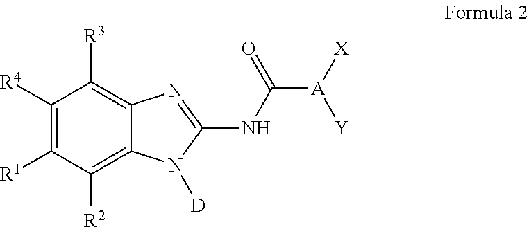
C([A]([X])[Y])(NC1=NC2=C([R3])C([R4])=C([R1])C([R2])=C2N1[D])=O
